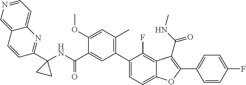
N(C(C1=CC(C2=CC=C3C(=C2F)C(C(=O)NC)=C(C2=CC=C(F)C=C2)O3)=C(C)C=C1OC)=O)C1(C2=NC3=CC=NC=C3C=C2)CC1
